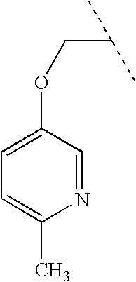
C(C(C)C)OC1=CC=C(C)N=C1
